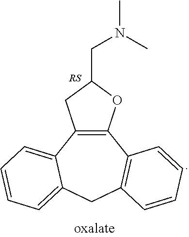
C12=C(C3=CC=CC=C3CC3=C1C=CC=C3)CC(CN(C)C)O2
